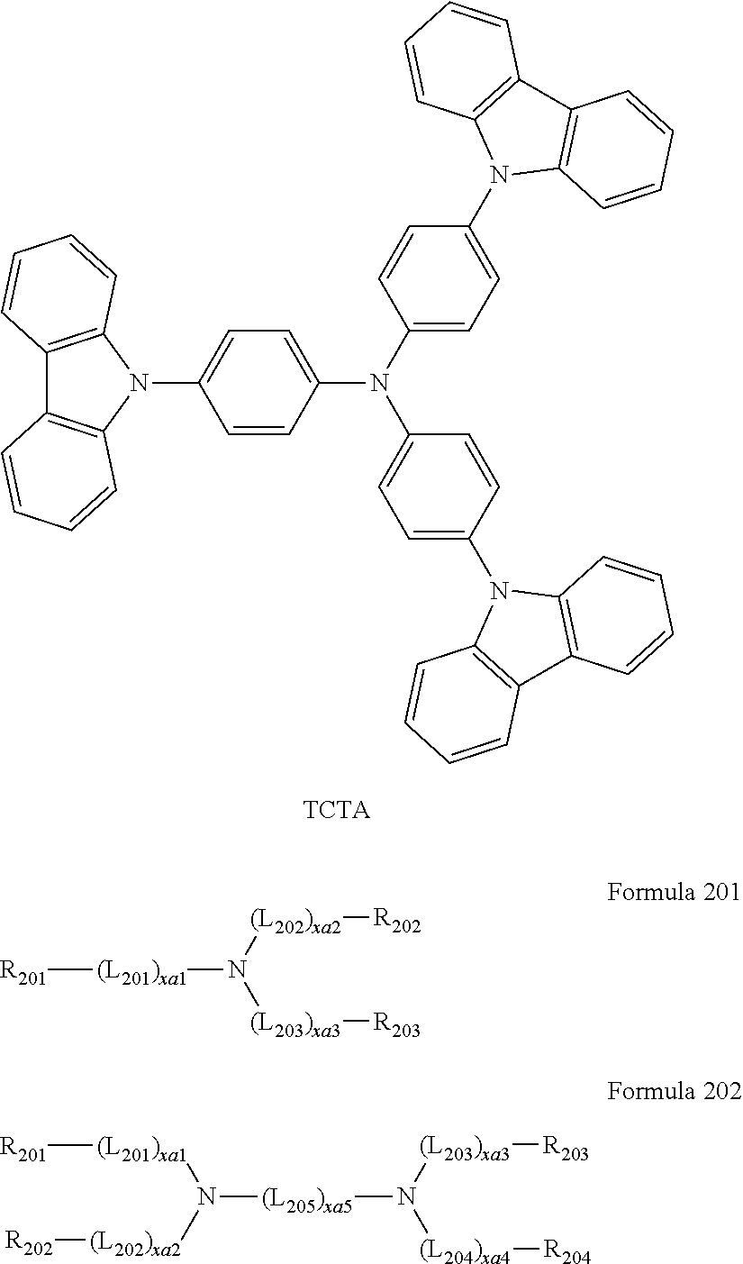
C12=C(N(C3=CC=C(N(C4=CC=C(N5C6=C(C7=C5C=CC=C7)C=CC=C6)C=C4)C4=CC=C(N5C6=C(C7=C5C=CC=C7)C=CC=C6)C=C4)C=C3)C3=C1C=CC=C3)C=CC=C2.[R201][(L201)xa1]N([(L203)xa3][R203])[(L202)xa2][R202].[(L205)xa5](N([(L204)xa4][R204])[(L203)xa3][R203])N([(L201)xa1][R201])[(L202)xa2][R202]
